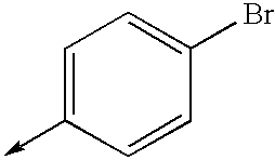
C1=C(->C)C=CC(Br)=C1
